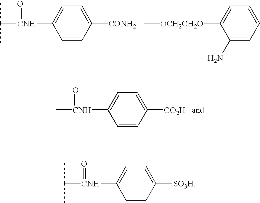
C([CNH](C1=CC=C([CONH2])C=C1)=O)(C)C.C[OCH2CH2O]C1=CC=CC=C1N.C([CNH](C1=CC=C([CO2H])C=C1)=O)(C)C.C([CNH](C1=CC=C([SO3H])C=C1)=O)(C)C
